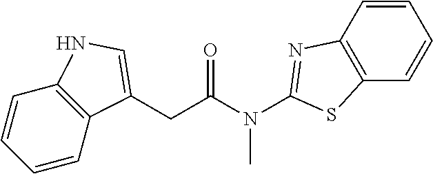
C(C(N(C1=NC2=C(C=CC=C2)S1)C)=O)C1=CNC2=C1C=CC=C2
